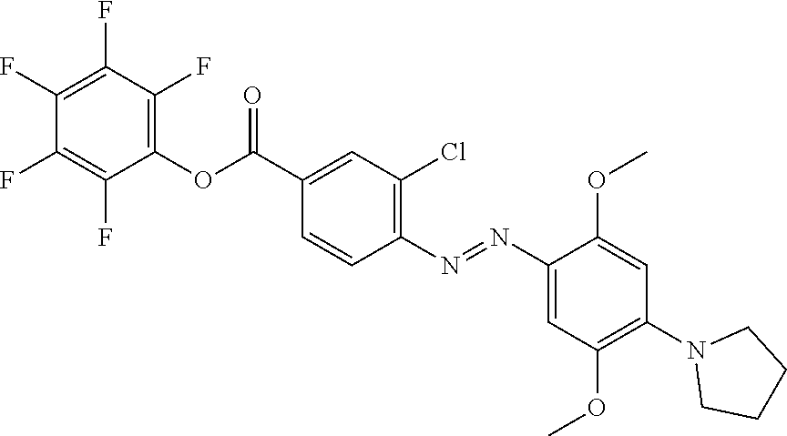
C1(N=NC2=CC(OC)=C(N3CCCC3)C=C2OC)=C(Cl)C=C(C(OC2=C(F)C(F)=C(F)C(F)=C2F)=O)C=C1
